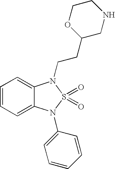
C1=CC=C2C(=C1)N(CCC1OCCNC1)S(=O)(=O)N2C1=CC=CC=C1
